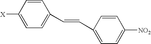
C1=CC([X])=CC=C1C=CC1=CC=C([NO2])C=C1
